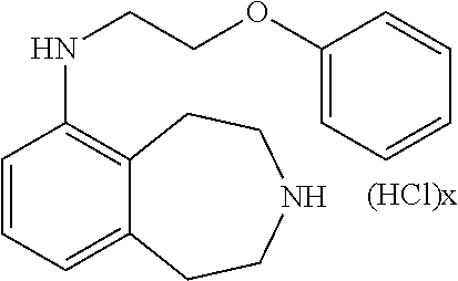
C1=CC=C2C(=C1NCCOC1=CC=CC=C1)CCNCC2
